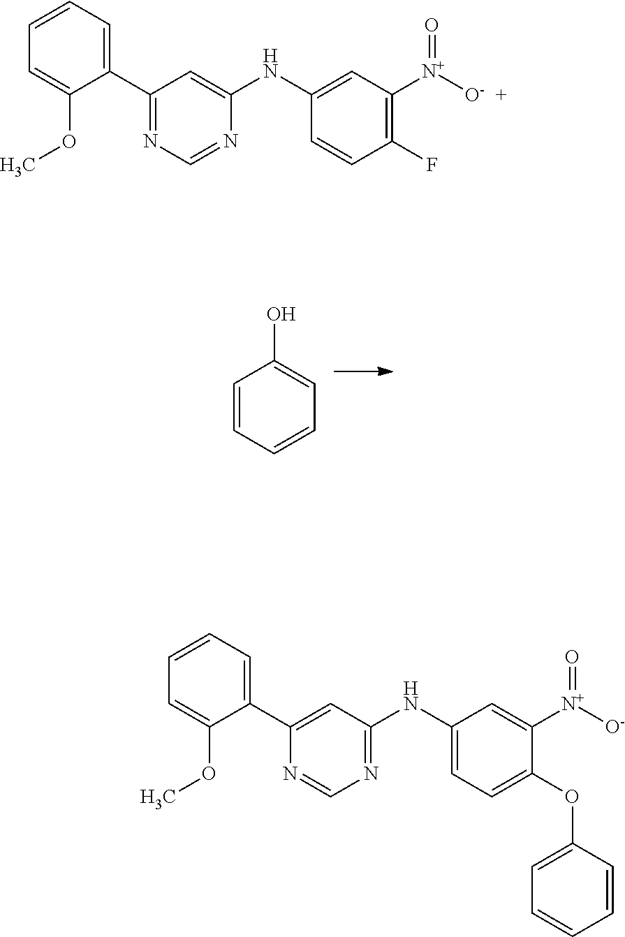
C1=CC=CC(O)=C1.C1(C2=CC(NC3=CC=C(OC4=CC=CC=C4)C([N+](=O)[O-])=C3)=NC=N2)=CC=CC=C1OC.C1(C2=NC=NC(NC3=CC([N+](=O)[O-])=C(F)C=C3)=C2)=CC=CC=C1OC
